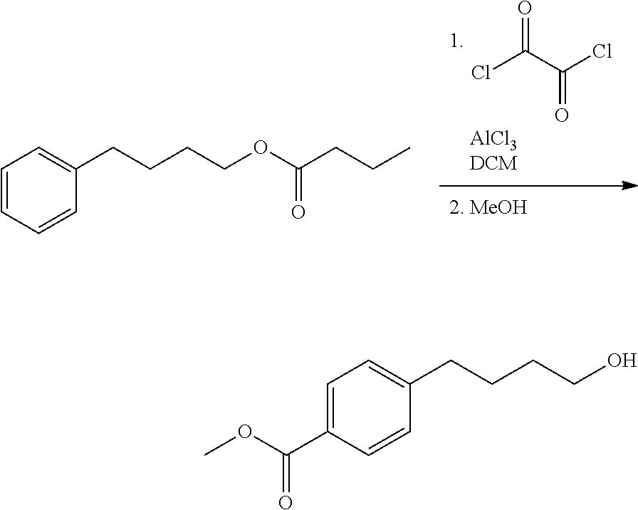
ClC(C(Cl)=O)=O.C1(CCCCOC(CCC)=O)=CC=CC=C1.C1=C(C(OC)=O)C=CC(CCCCO)=C1
